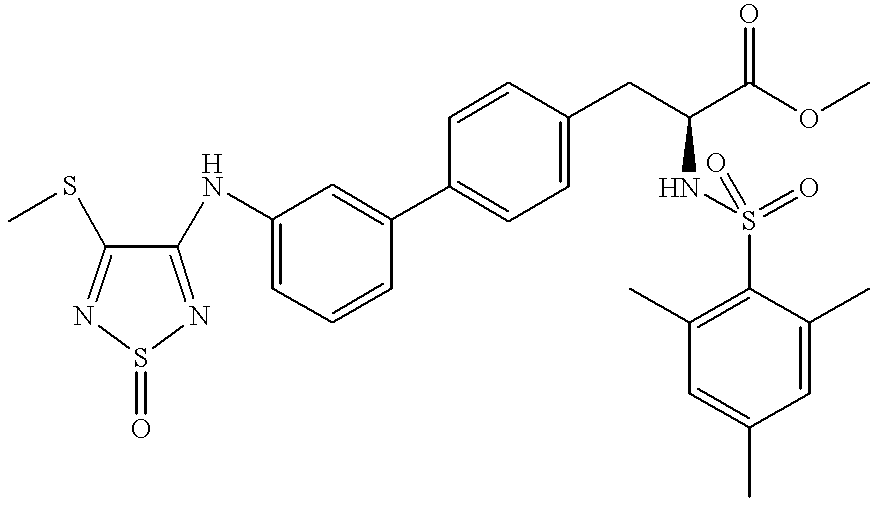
C1=C(C2=CC(NC3=NS(=O)N=C3SC)=CC=C2)C=CC(CC(NS(=O)(C2=C(C)C=C(C)C=C2C)=O)C(=O)OC)=C1
